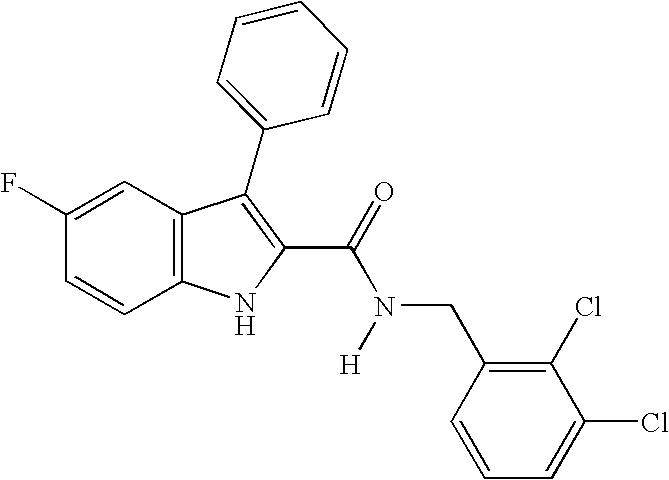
C1=C(F)C=CC2=C1C(C1=CC=CC=C1)=C(C(=O)N(CC1=C(Cl)C(Cl)=CC=C1)[H])N2
